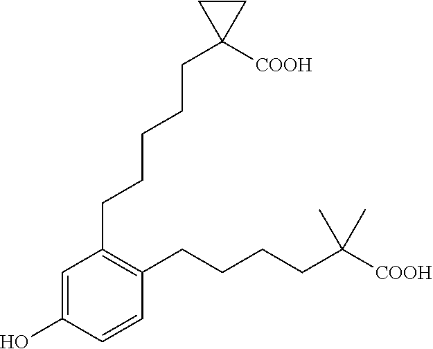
C1(O)=CC(CCCCCC2([COOH])CC2)=C(CCCCC(C)(C)[COOH])C=C1
